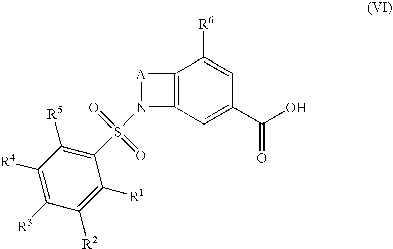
C12=C(C=C(C(O)=O)C=C1[R6])N(S(C1=C([R5])C([R4])=C([R3])C([R2])=C1[R1])(=O)=O)[A]2
